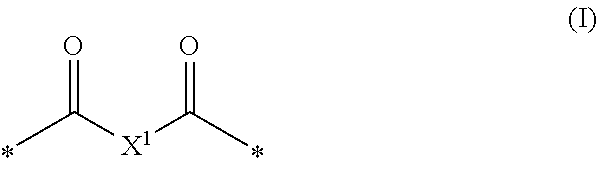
O=C([X1]C(C)=O)C
